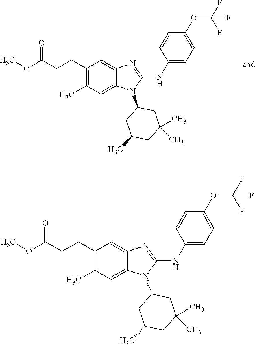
COC(CCC1=C(C)C=C2C(=C1)N=C(NC1=CC=C(OC(F)(F)F)C=C1)N2C1CC(C)CC(C)(C)C1)=O.COC(CCC1=C(C)C=C2C(=C1)N=C(NC1=CC=C(OC(F)(F)F)C=C1)N2C1CC(C)CC(C)(C)C1)=O
